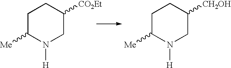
C1C([Me])N([H])CC([CO2Et])C1.C1C([Me])N([H])CC([CH2OH])C1
